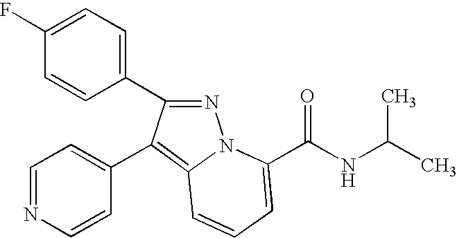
C1(F)=CC=C(C2=NN3C(=C2C2=CC=NC=C2)C=CC=C3C(NC(C)C)=O)C=C1
